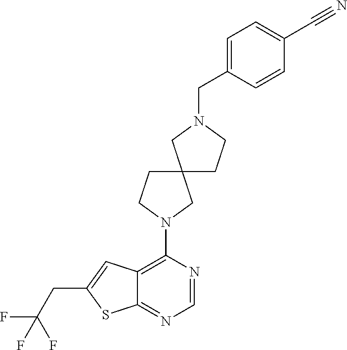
N1=CN=C2C(=C1N1CC3(CC1)CCN(CC1=CC=C(C#N)C=C1)C3)C=C(CC(F)(F)F)S2
